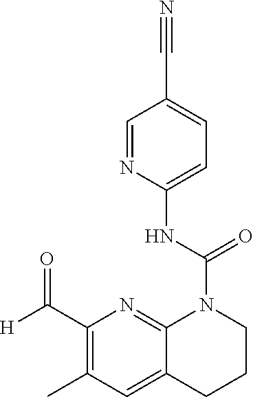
C1=C(NC(N2C3=NC(C([H])=O)=C(C)C=C3CCC2)=O)N=CC(C#N)=C1
